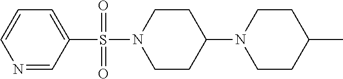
C1=CN=CC(S(N2CCC(N3CCC(C)CC3)CC2)(=O)=O)=C1
